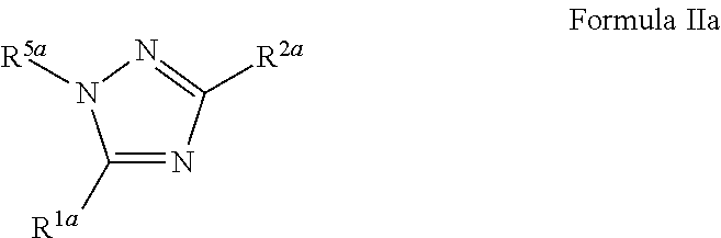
C1([R1a])=NC([R2a])=NN1[R5a]
